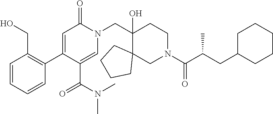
N1(CC2(O)C3(CN(C(=O)C(C)CC4CCCCC4)CC2)CCCC3)C(=O)C=C(C2=C(CO)C=CC=C2)C(C(=O)N(C)C)=C1
